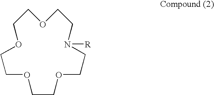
C1COCCN([R])CCOCCOCCO1
